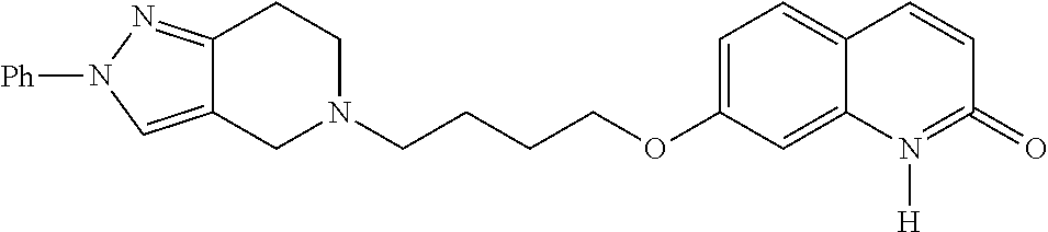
C12=CN([Ph])N=C1CCN(CCCCOC1=CC=C3C(=C1)N([H])=C(=O)C=C3)C2
